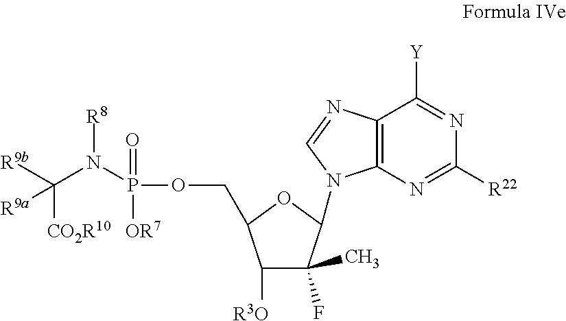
C12=C(N=C([R22])N=C1[Y])N(C1C(F)(C)C([R3O])C(COP(=O)([OR7])N(C([R9b])([R9a])[CO2R10])[R8])O1)C=N2
